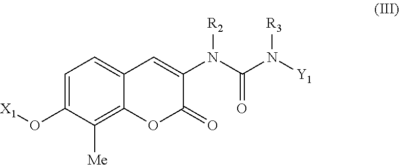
C1=C(O[X1])C([Me])=C2C(=C1)C=C(N(C(N([Y1])[R3])=O)[R2])C(=O)O2
